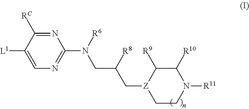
N1=C([RC])C([L1])=CN=C1N([R6])CC([R8])C[Z]1C([R9])C([R10])N([R11])CC1
